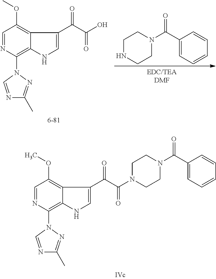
C1=NC(N2N=C(C)N=C2)=C2C(=C1OC)C(C(C(O)=O)=O)=CN2.C1(C(N2CCNCC2)=O)=CC=CC=C1.C1=NC(N2N=C(C)N=C2)=C2C(=C1OC)C(C(C(=O)N1CCN(C(C3=CC=CC=C3)=O)CC1)=O)=CN2
